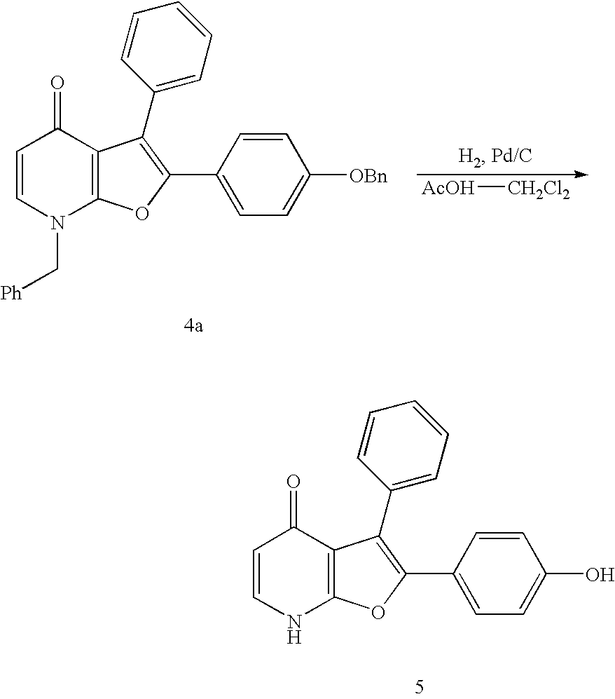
C1=CN(C[Ph])C2=C(C1=O)C(C1=CC=CC=C1)=C(C1=CC=C([OBn])C=C1)O2.[AcOH][CH2Cl2].C1=CNC2=C(C1=O)C(C1=CC=CC=C1)=C(C1=CC=C(O)C=C1)O2
